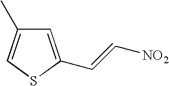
C1=C(C=C[NO2])SC=C1C
